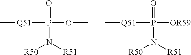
C[Q51]P(OC)(=O)N([R51])[R50].C[Q51]P([OR59])(=O)N([R51])[R50]
